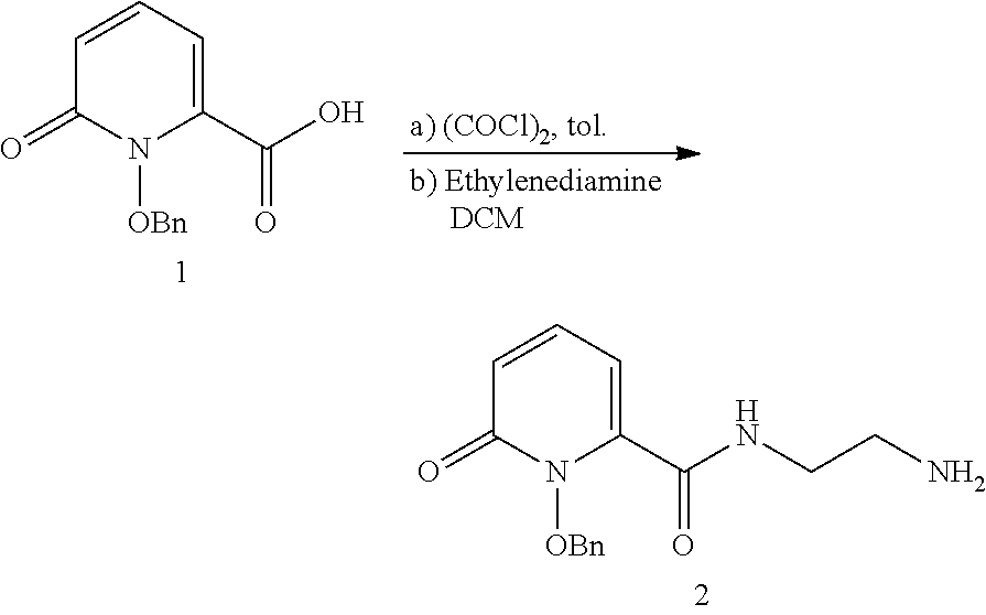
C1=CC=C(C(NCCN)=O)N([OBn])C1=O.C1=CC=C(C(O)=O)N([OBn])C1=O
